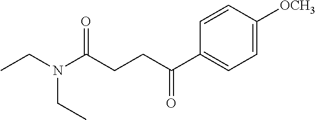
C1(C(CCC(N(CC)CC)=O)=O)=CC=C([OCH3])C=C1
